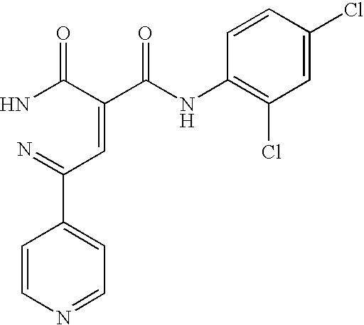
C1=CN=CC=C1C(=N)C=C(C(=O)NC1=C(Cl)C=C(Cl)C=C1)C(N)=O
